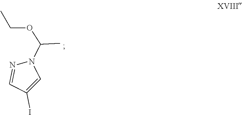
CCOC(N1C=C(I)C=N1)C
